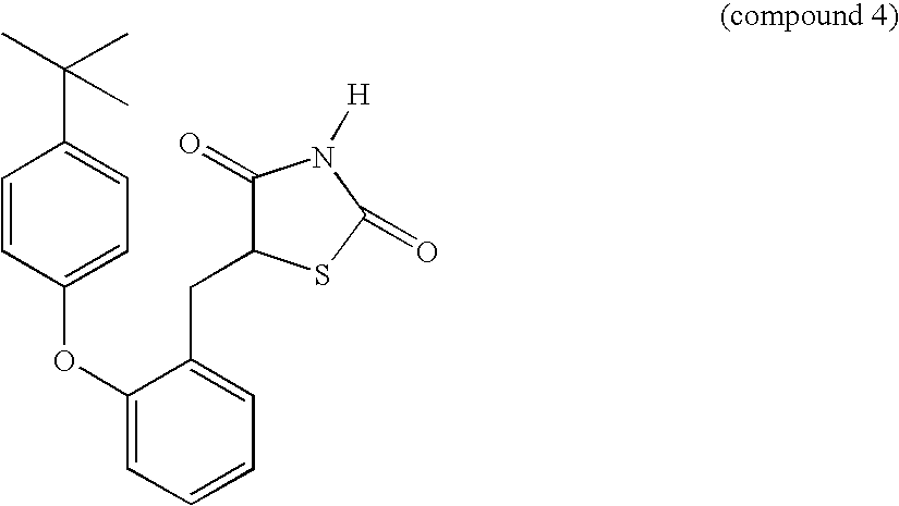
C1=CC(OC2=CC=CC=C2CC2C(=O)N([H])C(=O)S2)=CC=C1C(C)(C)C
